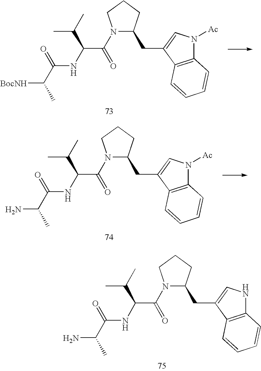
N1(C(=O)C(NC(=O)C([BocNH])C)C(C)C)C(CC2=CN([Ac])C3=C2C=CC=C3)CCC1.N1(C(=O)C(NC(=O)C(N)C)C(C)C)C(CC2=CN([Ac])C3=C2C=CC=C3)CCC1.N1(C(=O)C(NC(=O)C(N)C)C(C)C)C(CC2=CNC3=C2C=CC=C3)CCC1
